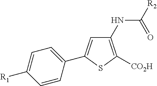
C1(NC([R2])=O)=C([CO2H])SC(C2=CC=C([R1])C=C2)=C1
